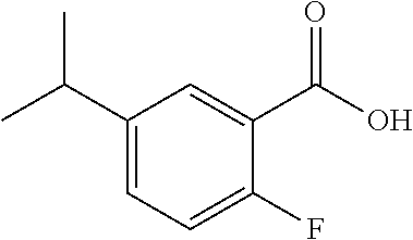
C1(C(C)C)=CC=C(F)C(C(O)=O)=C1
